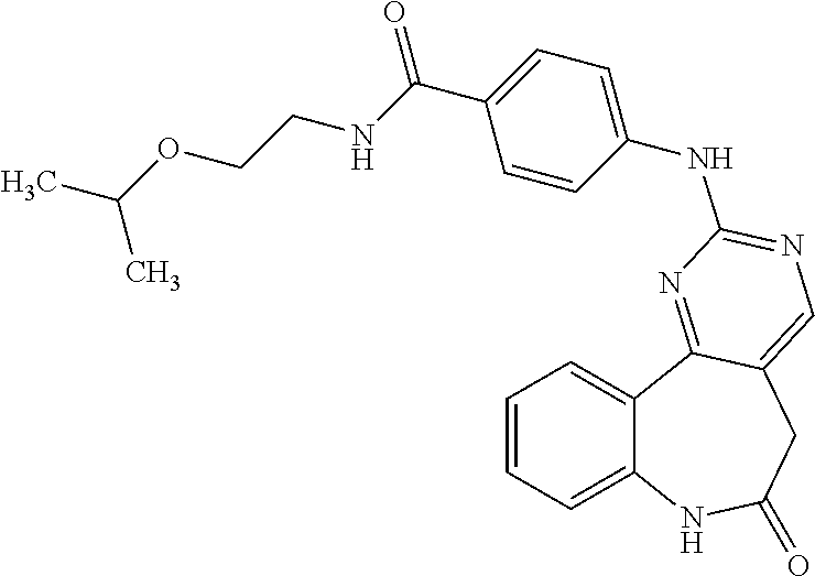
C1=CC=C2C(=C1)C1=NC(NC3=CC=C(C(=O)NCCOC(C)C)C=C3)=NC=C1CC(=O)N2
